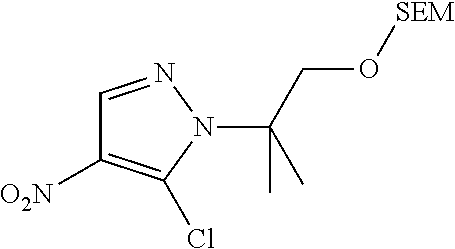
C1=NN(C(CO[SEM])(C)C)C(Cl)=C1[O2N]
